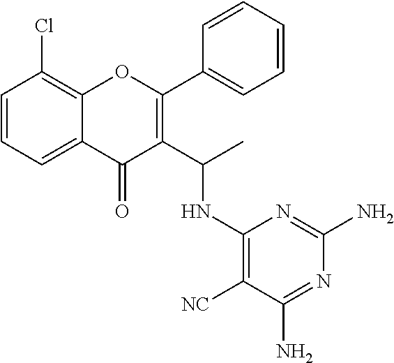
C1=CC=C2C(=C1Cl)OC(C1=CC=CC=C1)=C(C(C)NC1=C([NC])C(N)=NC(N)=N1)C2=O
